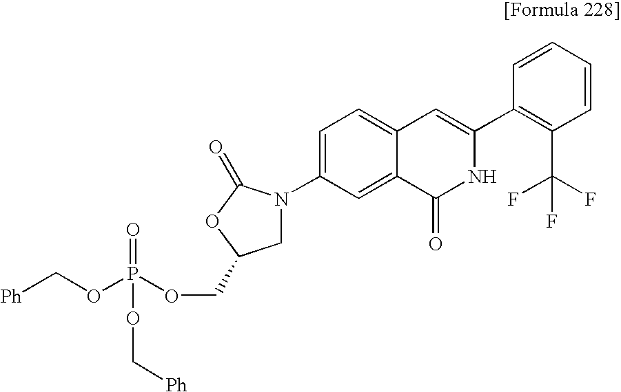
C(OP(OCC1CN(C2=CC=C3C(=C2)C(=O)NC(C2=C(C(F)(F)F)C=CC=C2)=C3)C(=O)O1)(=O)OC[Ph])[Ph]
